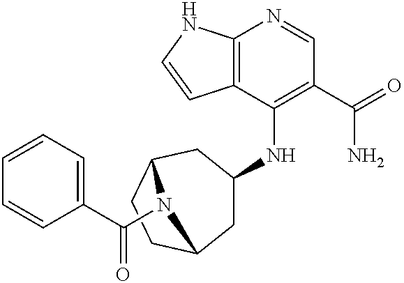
C12=C(C(NC3CC4CCC(C3)N4C(C3=CC=CC=C3)=O)=C(C(=O)N)C=N1)C=CN2
